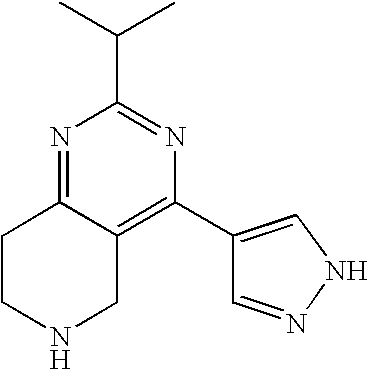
N1=C2C(=C(C3=CNN=C3)N=C1C(C)C)CNCC2
